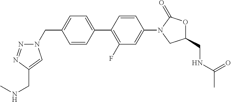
C1(CN2N=NC(CNC)=C2)=CC=C(C2=C(F)C=C(N3CC(CNC(C)=O)OC3=O)C=C2)C=C1
